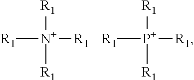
[R1][N+]([R1])([R1])[R1].[R1][P+]([R1])([R1])[R1]
